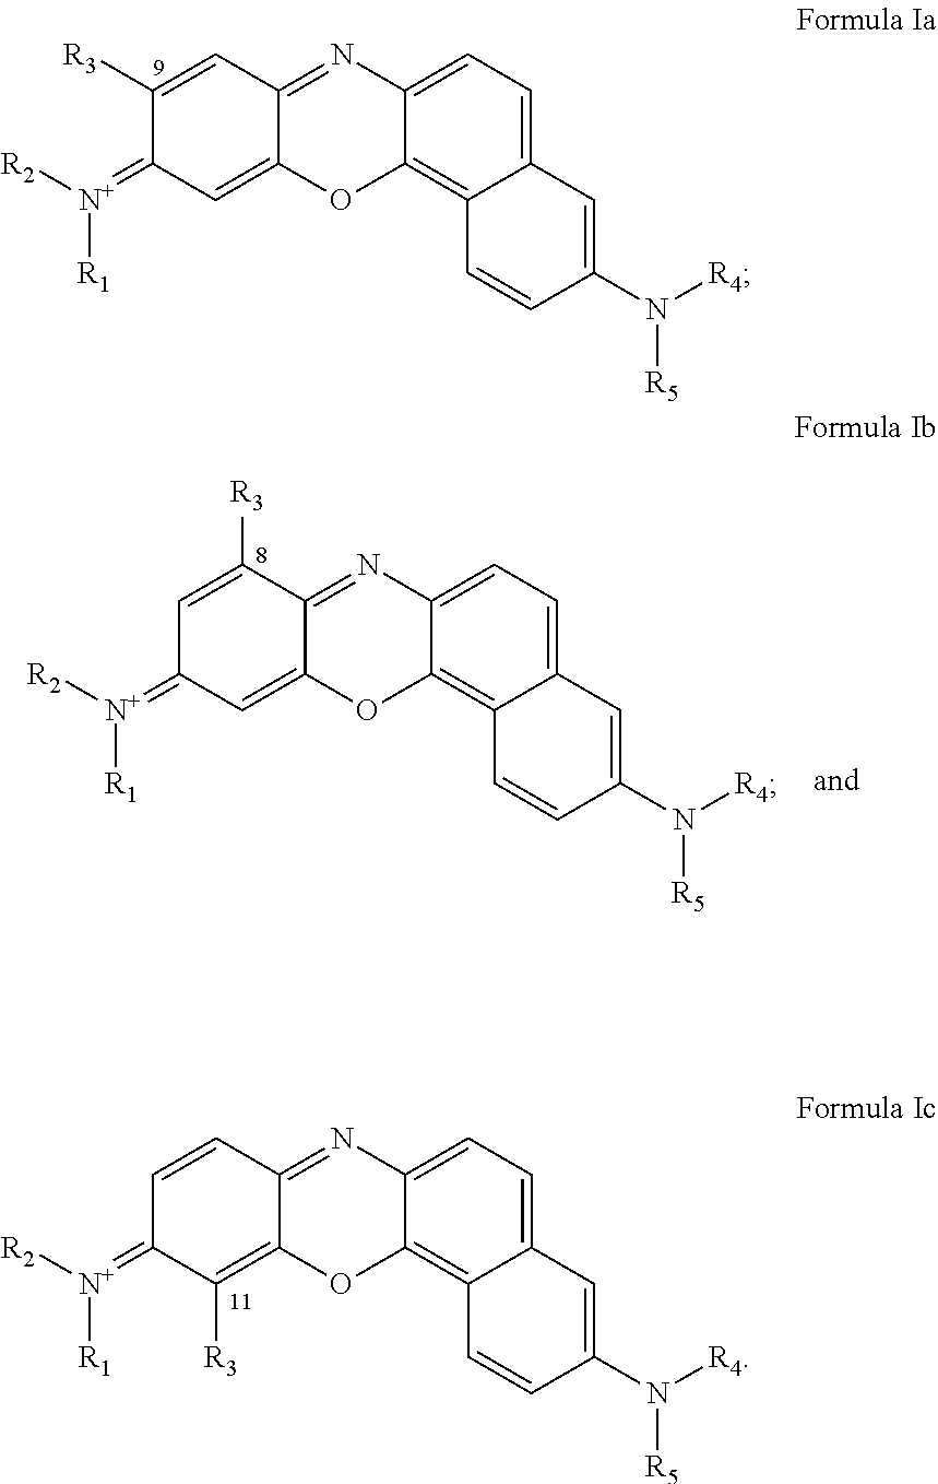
C12=CC=C3C(=C1C=CC(N([R4])[R5])=C2)OC1=CC(=[N+]([R2])[R1])C([R3])=CC1=N3.C12=CC=C3C(=C1C=CC(N([R4])[R5])=C2)OC1=CC(=[N+]([R2])[R1])C=C([R3])C1=N3.C12=CC=C3C(=C1C=CC(N([R4])[R5])=C2)OC1=C([R3])C(=[N+]([R2])[R1])C=CC1=N3
